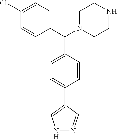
C1=C(C(N2CCNCC2)C2=CC=C(C3=CNN=C3)C=C2)C=CC(Cl)=C1
